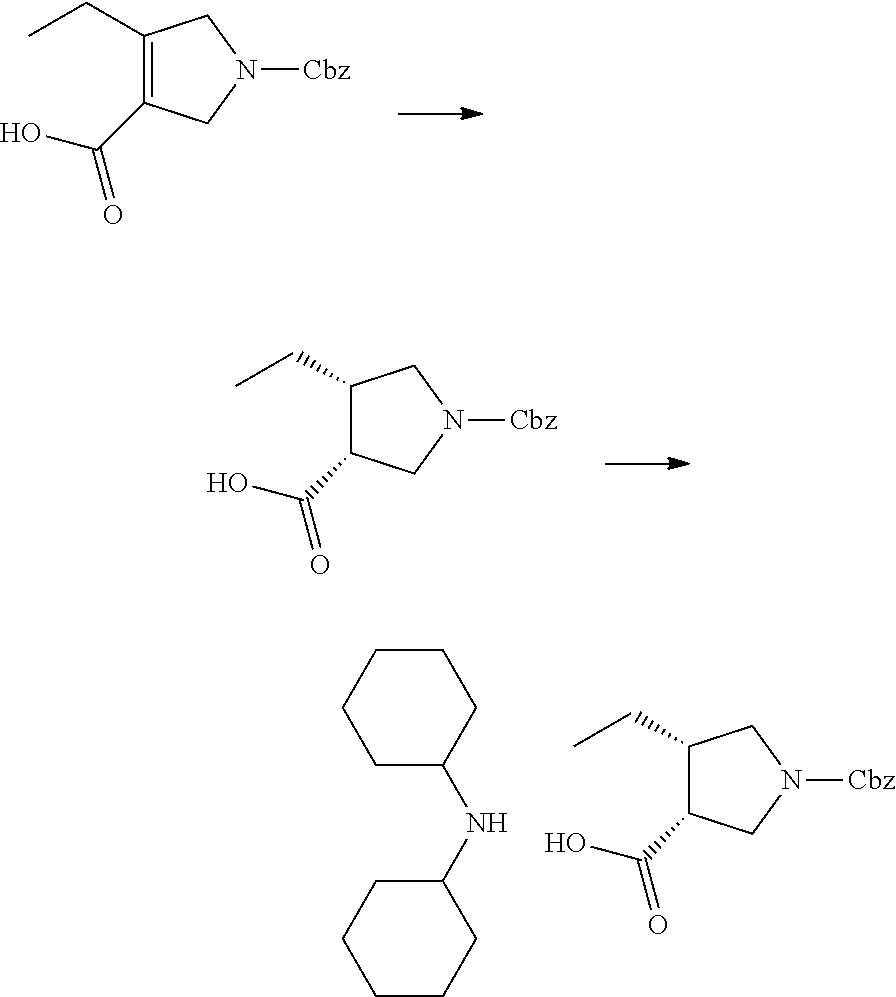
C1(CC)=C(C(O)=O)CN([Cbz])C1.C1(CC)C(C(O)=O)CN([Cbz])C1.C1(CC)C(C(O)=O)CN([Cbz])C1.C1CCCC(NC2CCCCC2)C1
